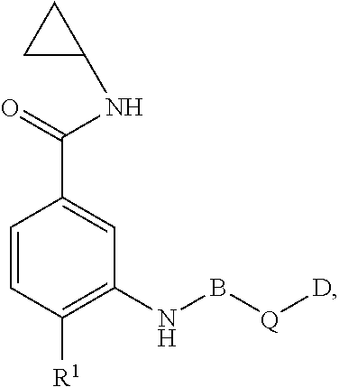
C1=CC([R1])=C(NB[Q][D])C=C1C(=O)NC1CC1
